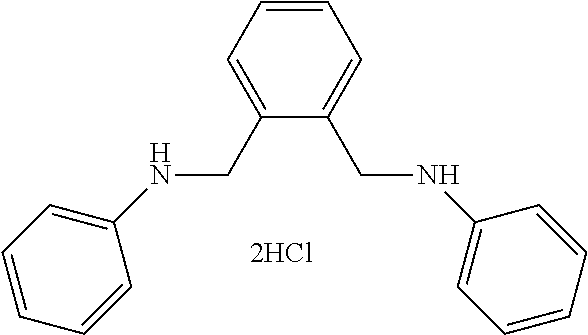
C1(CNC2=CC=CC=C2)=CC=CC=C1CNC1=CC=CC=C1
